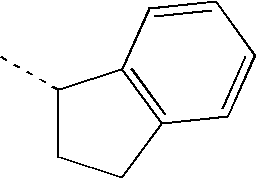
C1(C)CCC2=C1C=CC=C2
